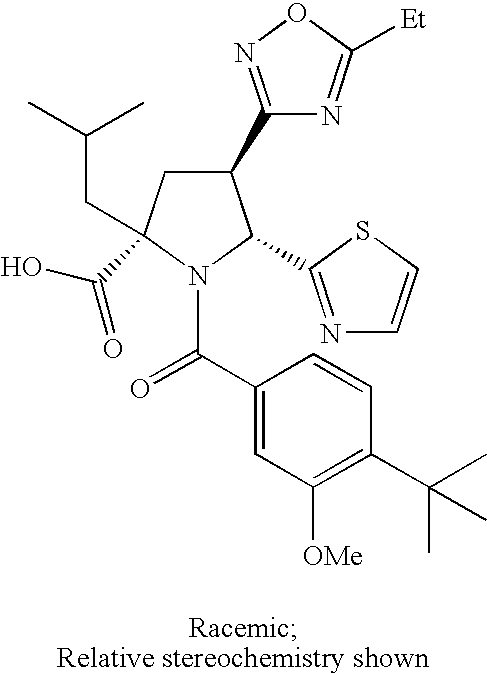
C1(C2=NOC([Et])=N2)CC(CC(C)C)(C(O)=O)N(C(C2=CC([OMe])=C(C(C)(C)C)C=C2)=O)C1C1=NC=CS1
